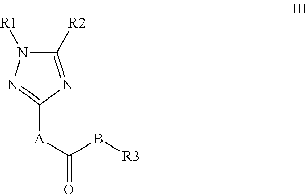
C1([R2])=NC([A]C(B[R3])=O)=NN1[R1]
